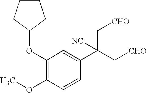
C1(OC2CCCC2)=C(OC)C=CC(C(C[CHO])(C[CHO])[NC])=C1
